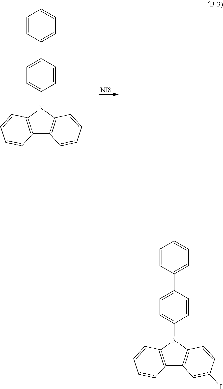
C1=CC(C2=CC=CC=C2)=CC=C1N1C2=C(C3=C1C=CC=C3)C=CC=C2.[NIS].C1=CC(C2=CC=CC=C2)=CC=C1N1C2=C(C3=C1C=CC(I)=C3)C=CC=C2
